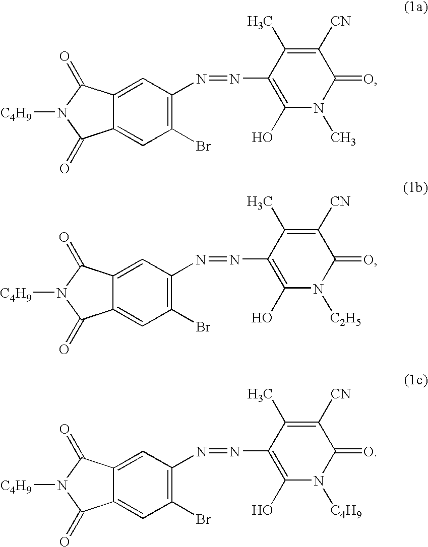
C1(Br)=C(N=NC2=C(O)N(C)C(=O)C([CN])=C2C)C=C2C(=C1)C(=O)N([C4H9])C2=O.C1(Br)=C(N=NC2=C(O)N([C2H5])C(=O)C([CN])=C2C)C=C2C(=C1)C(=O)N([C4H9])C2=O.C1(Br)=C(N=NC2=C(O)N([C4H9])C(=O)C([CN])=C2C)C=C2C(=C1)C(=O)N([C4H9])C2=O
